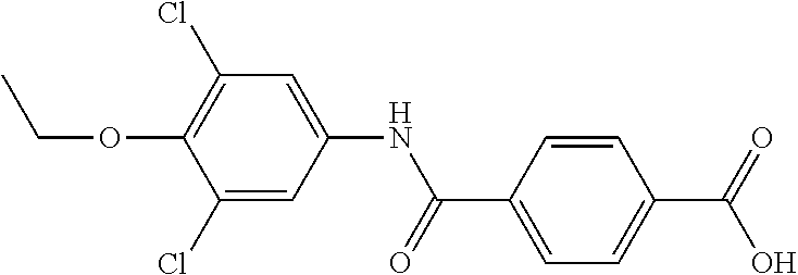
C1=C(C(NC2=CC(Cl)=C(OCC)C(Cl)=C2)=O)C=CC(C(=O)O)=C1
